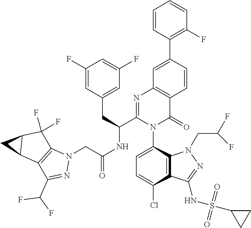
N1(CC(NC(C2=NC3=C(C(=O)N2C2=CC=C(Cl)C4=C2N(CC(F)F)N=C4NS(C2CC2)(=O)=O)C=CC(C2=C(F)C=CC=C2)=C3)CC2=CC(F)=CC(F)=C2)=O)C2=C(C(C(F)F)=N1)C1C(C2(F)F)C1
